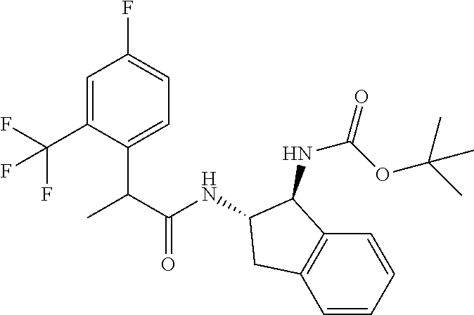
C1=C(C(F)(F)F)C(C(C(=O)NC2C(NC(=O)OC(C)(C)C)C3=C(C=CC=C3)C2)C)=CC=C1F
